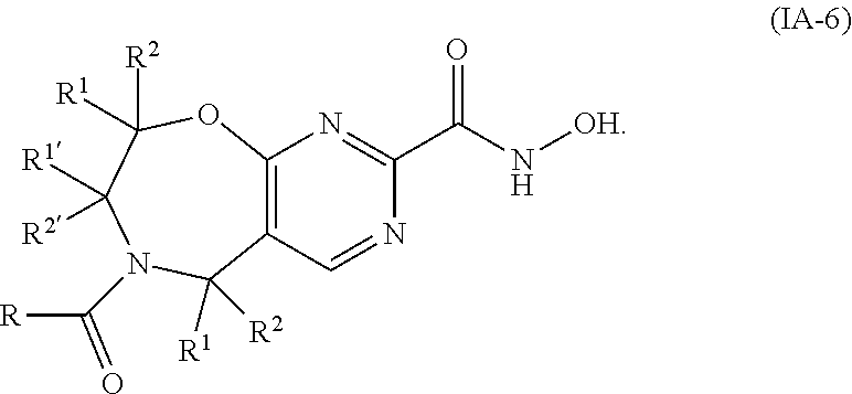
C12=C(C=NC(C(N[OH])=O)=N1)C([R2])([R1])N(C([R])=O)C([R1])([R2])C([R2])([R1])O2
